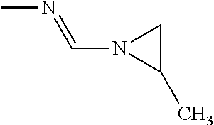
CN=CN1C(C)C1
